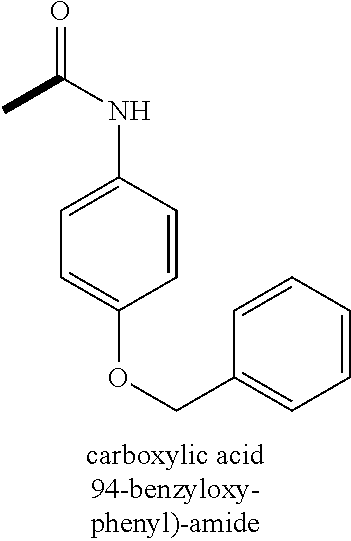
C1=CC(NC(=O)C)=CC=C1OCC1=CC=CC=C1
